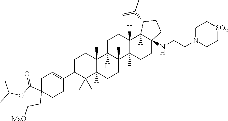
C1=C(C2=CCC(C(OC(C)C)=O)(CC[MsO])CC2)C(C)(C)C2([H])C(C)(C1)C1([H])C(C)(CC2)C2(C)C([H])(CC1)C1([H])C(NCCN3CC[SO2]CC3)(CC2)CCC1C(C)=C
